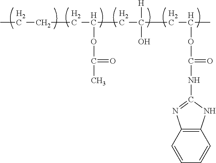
C12=C(C=CC=C1)N=C(NC(OC(C)CC(CC(CCCC)OC(C)=O)([H])O)=O)N2
